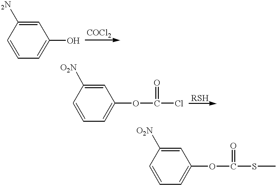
C1=C(O)C=C([2N])C=C1.C1=C(OC(Cl)=O)C=C([O2N])C=C1.C1=C(OC(SC)=O)C=C([O2N])C=C1
